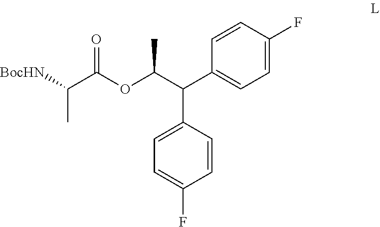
O(C(C(C1=CC=C(F)C=C1)C1=CC=C(F)C=C1)C)C(C(C)[BocHN])=O
